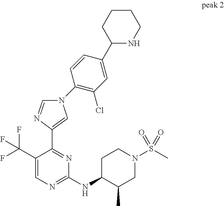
C1(NC2C(C)CN(S(C)(=O)=O)CC2)=NC=C(C(F)(F)F)C(C2=CN(C3=C(Cl)C=C(C4NCCCC4)C=C3)C=N2)=N1
